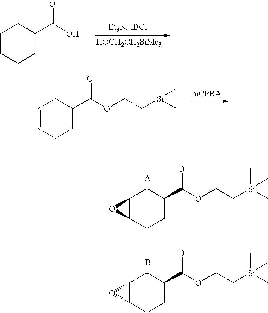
C1=CCCC(C(O)=O)C1.[HOCH2CH2SiMe3].C1=CCCC(C(OCC[Si](C)(C)C)=O)C1.C12C(CCC(C(OCC[Si](C)(C)C)=O)C1)O2.C12C(CCC(C(OCC[Si](C)(C)C)=O)C1)O2.B
